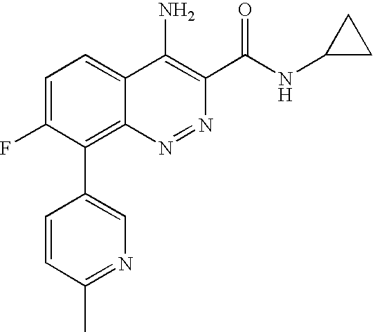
C1=CC(C)=NC=C1C1=C2C(=CC=C1F)C(N)=C(C(NC1CC1)=O)N=N2
